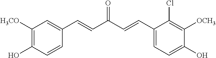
C1([H3CO])=C(O)C=CC(C=CC(C=CC2=CC=C(O)C([OCH3])=C2Cl)=O)=C1
